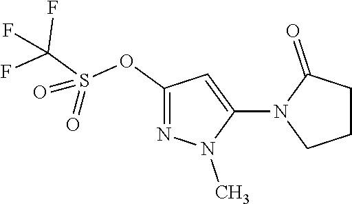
C1CC(=O)N(C2=CC(OS(C(F)(F)F)(=O)=O)=NN2C)C1
